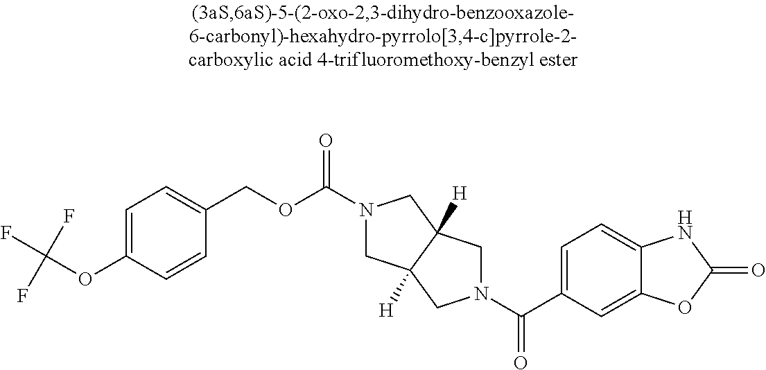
C(OC1=CC=C(COC(=O)N2CC3([H])C([H])(C2)CN(C(C2=CC=C4C(=C2)OC(=O)N4)=O)C3)C=C1)(F)(F)F
